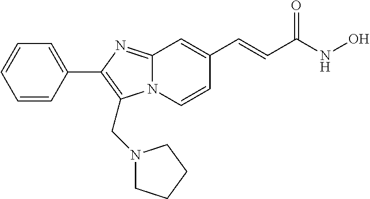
N12C(=NC(C3=CC=CC=C3)=C1CN1CCCC1)C=C(C=CC(NO)=O)C=C2
